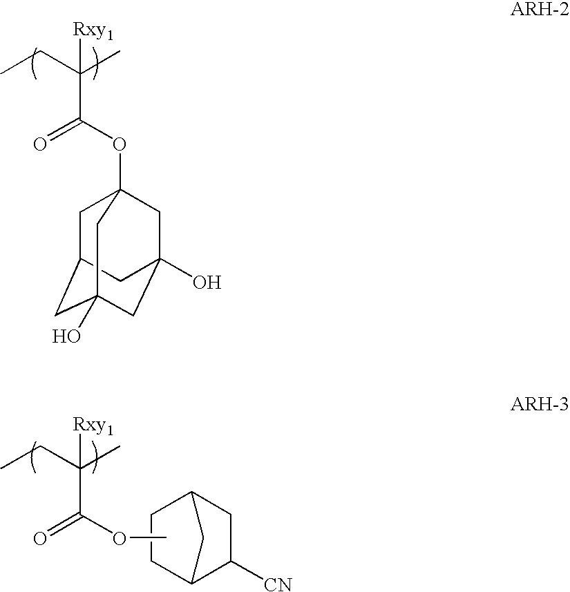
CCC(C)(C(=O)OC12CC3CC(O)(CC(O)(C1)C3)C2)[Rxy1].C1C2CCC1CC2[CN].CCC(C)(C(=O)OC)[Rxy1]
